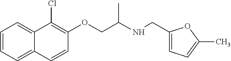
C1=CC=C2C(=C1)C(Cl)=C(OCC(NCC1=CC=C(C)O1)C)C=C2
